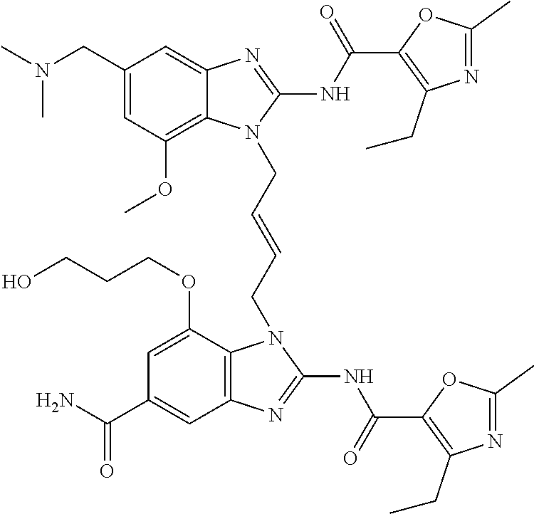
N(CC1=CC(OC)=C2C(=C1)N=C(NC(=O)C1=C(CC)N=C(C)O1)N2CC=CCN1C2=C(C=C(C(N)=O)C=C2OCCCO)N=C1NC(=O)C1=C(CC)N=C(C)O1)(C)C
